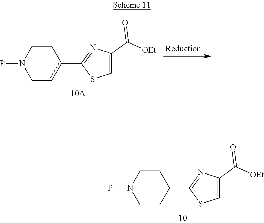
C1CC(C2=NC(C(=O)[OEt])=CS2)CCN1P.C1cc(C2=NC(C(=O)[OEt])=CS2)CCN1P
